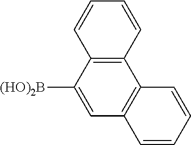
C12=C(C3=C(C=C1[(HO)2B])C=CC=C3)C=CC=C2
